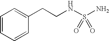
C1=CC=CC(CCNS(N)(=O)=O)=C1
